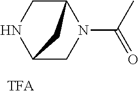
C12CNC(CN1C(C)=O)C2
